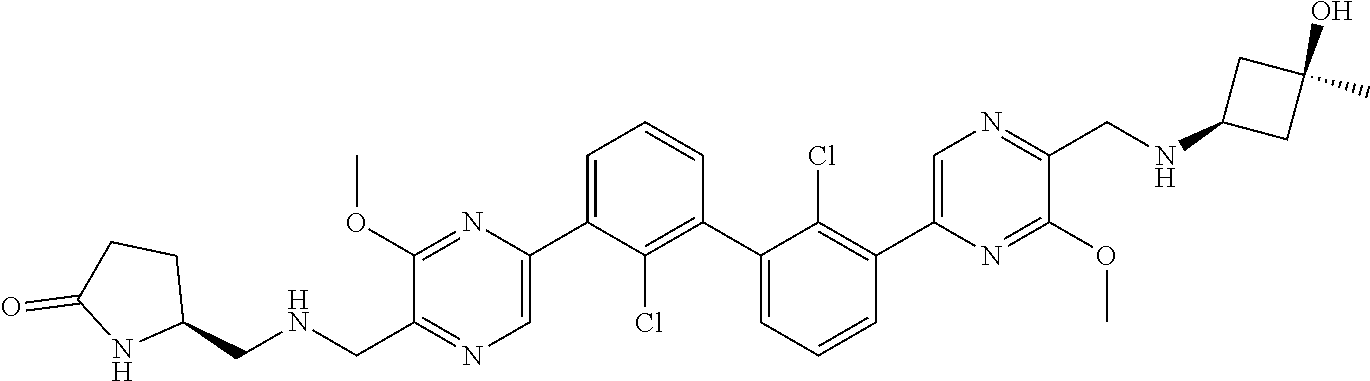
C1(C2=CN=C(CNCC3CCC(=O)N3)C(OC)=N2)=CC=CC(C2=CC=CC(C3=CN=C(CNC4CC(O)(C)C4)C(OC)=N3)=C2Cl)=C1Cl
